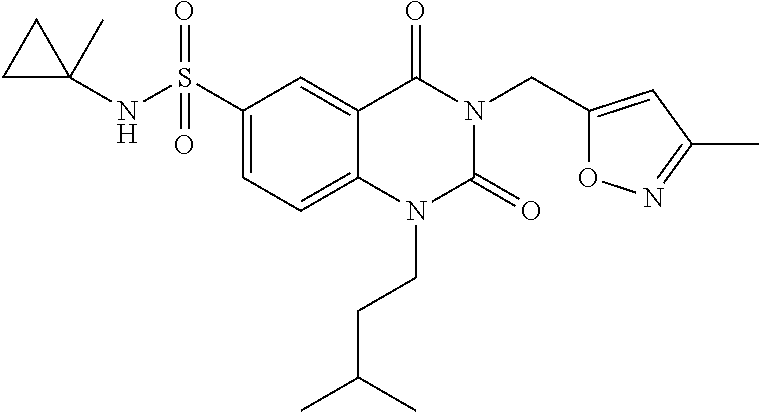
C(N1C(=O)N(CCC(C)C)C2=CC=C(S(=O)(=O)NC3(C)CC3)C=C2C1=O)C1=CC(C)=NO1
